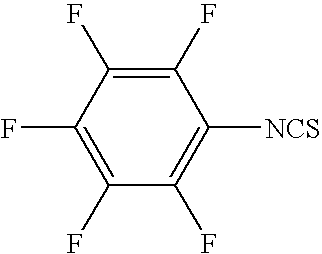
C1(F)=C(F)C(F)=C([NCS])C(F)=C1F
